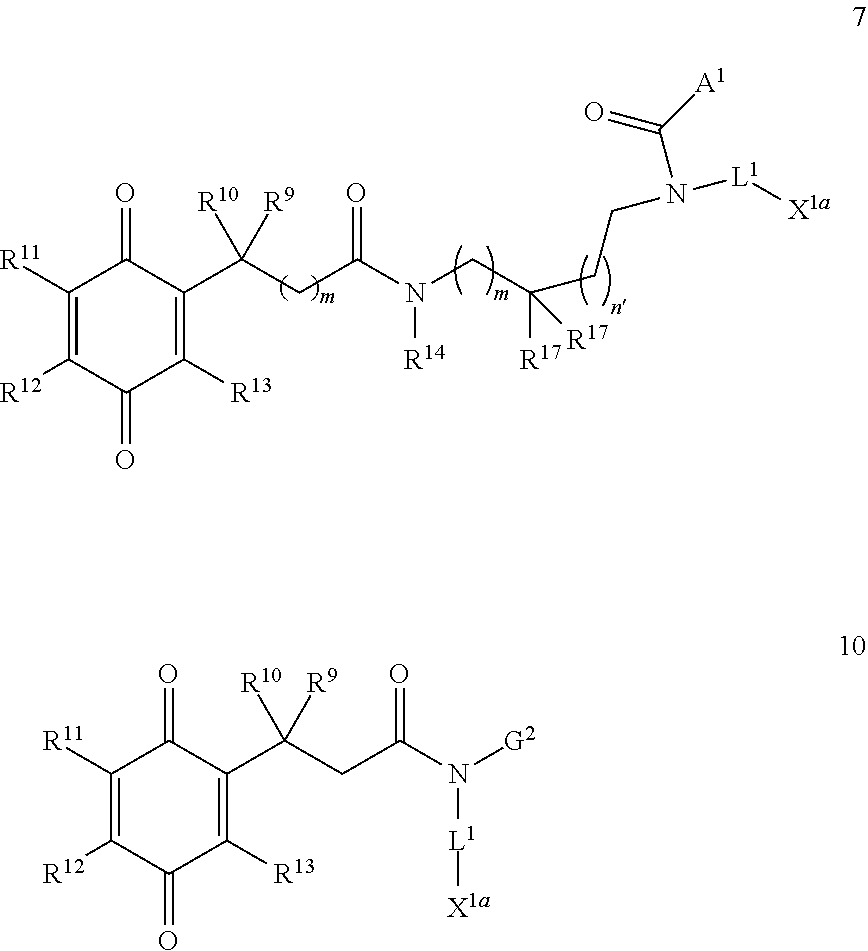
C1([R11])=C([R12])C(=O)C([R13])=C(C(CC(N(CC(CCN([L1][X1a])C([A1])=O)([R17])[R17])[R14])=O)([R10])[R9])C1=O.C1([R11])=C([R12])C(=O)C([R13])=C(C(CC(N([L1][X1a])[G2])=O)([R10])[R9])C1=O
